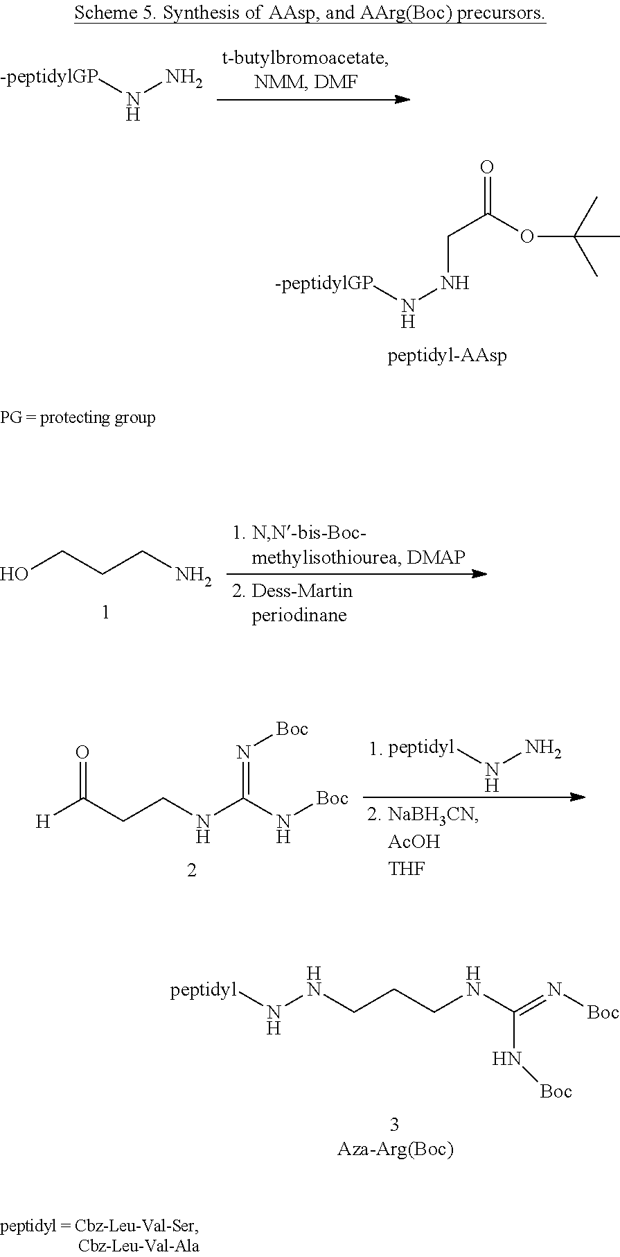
[-peptidylGP]NNCC(=O)OC(C)(C)C.[peptidyl]NNCCCNC(N[Boc])=N[Boc].[-peptidylGP]NN.OCCCN.[H]C(CCNC(=N[Boc])N[Boc])=O.[peptidyl]NN
